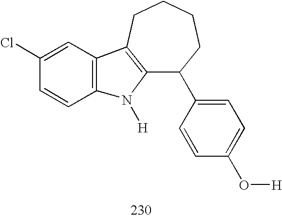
C12=C(CCCCC1C1=CC=C(O[H])C=C1)C1=C(N2[H])C=CC(Cl)=C1
